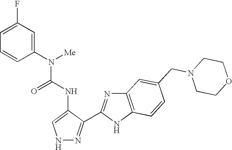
N1N=C(C2=NC3=C(N2)C=CC(CN2CCOCC2)=C3)C(NC(=O)N(C2=CC(F)=CC=C2)[Me])=C1
